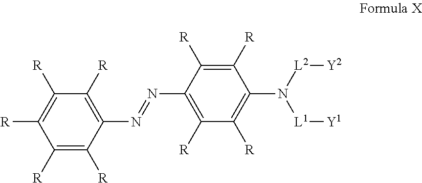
C1([R])=C([R])C(N=NC2=C([R])C([R])=C(N([L2][Y2])[L1][Y1])C([R])=C2[R])=C([R])C([R])=C1[R]
